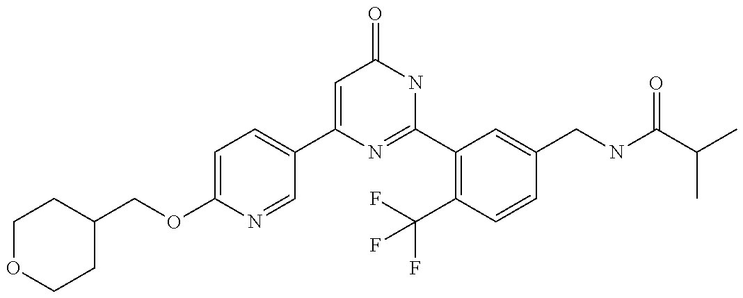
C1(C2=CC=C(OCC3CCOCC3)N=C2)=CC(=O)NC(C2=C(C(F)(F)F)C=CC(CNC(C(C)C)=O)=C2)=N1
